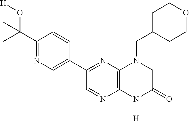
C1(C(O[H])(C)C)=NC=C(C2=NC3=C(N=C2)NC(=O)CN3CC2CCOCC2)C=C1.[H]
